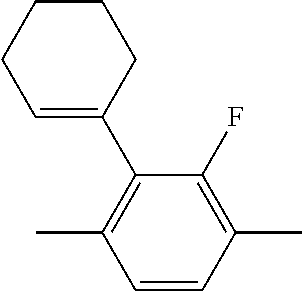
C1(C)=C(C2=CCCCC2)C(F)=C(C)C=C1
